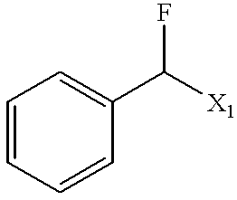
C1=CC=CC(C([X1])F)=C1
